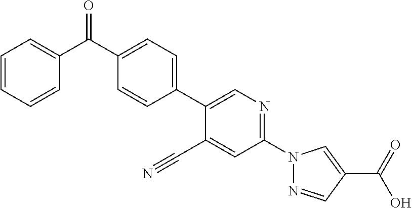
C1(C#N)=CC(N2N=CC(C(O)=O)=C2)=NC=C1C1=CC=C(C(=O)C2=CC=CC=C2)C=C1
